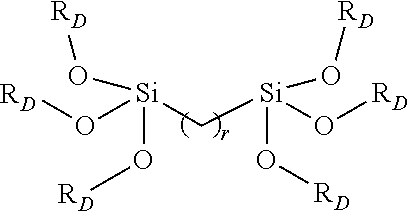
[RD]O[Si](C[Si](O[RD])(O[RD])O[RD])(O[RD])O[RD]
